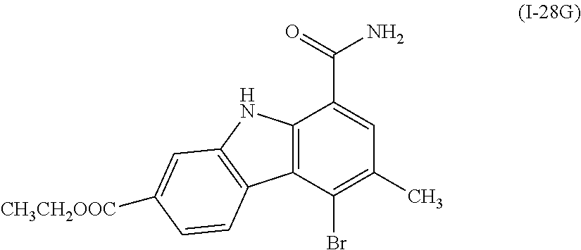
C12=C(C(Br)=C(C)C=C1C(=O)N)C1=C(N2)C=C([CH3CH2OOC])C=C1
